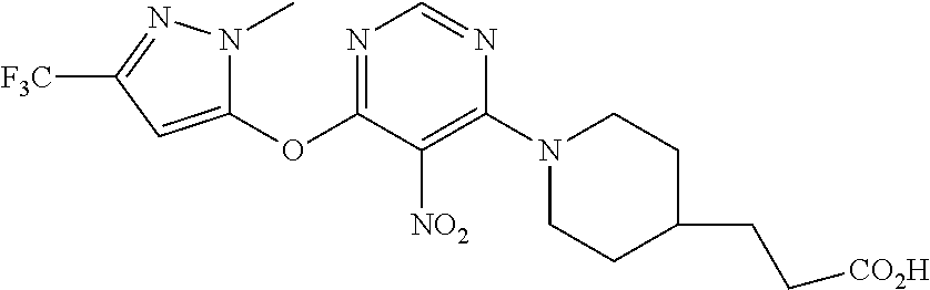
O(C1=NC=NC(N2CCC(CC[CO2H])CC2)=C1[NO2])C1=CC([F3C])=NN1C
